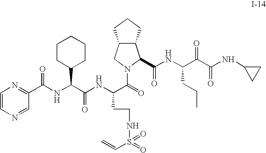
C12C(CCC1)C(C(NC(C(C(NC1CC1)=O)=O)CCC)=O)N(C(=O)C(NC(C(NC(C1=NC=CN=C1)=O)C1CCCCC1)=O)CCNS(C=C)(=O)=O)C2
